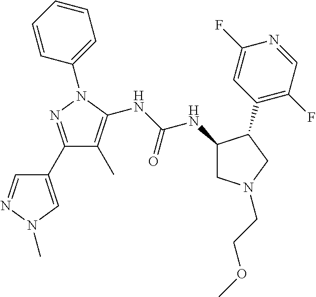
C1(C2=CN(C)N=C2)=NN(C2=CC=CC=C2)C(NC(NC2CN(CCOC)CC2C2=C(F)C=NC(F)=C2)=O)=C1C
